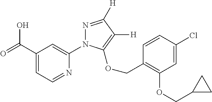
C1(C(=O)O)=CC=NC(N2N=C([H])C([H])=C2OCC2=C(OCC3CC3)C=C(Cl)C=C2)=C1
